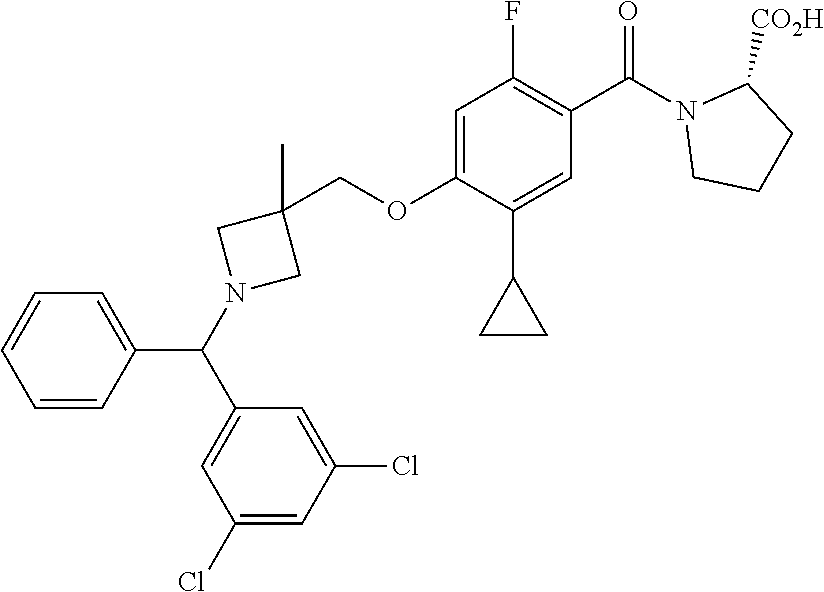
C(OC1=CC(F)=C(C(N2CCCC2[CO2H])=O)C=C1C1CC1)C1(C)CN(C(C2=CC=CC=C2)C2=CC(Cl)=CC(Cl)=C2)C1
